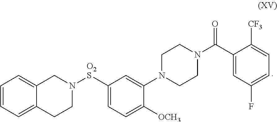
C1=CC=C2C(=C1)CN([O2S]C1=CC=C([OCH3])C(N3CCN(C(C4=CC(F)=CC=C4[CF3])=O)CC3)=C1)CC2
